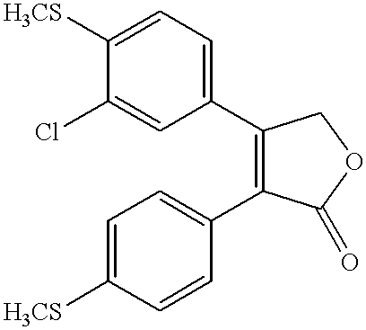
C1=C(Cl)C([H3CS])=CC=C1C1=C(C2=CC=C([H3CS])C=C2)C(=O)OC1
